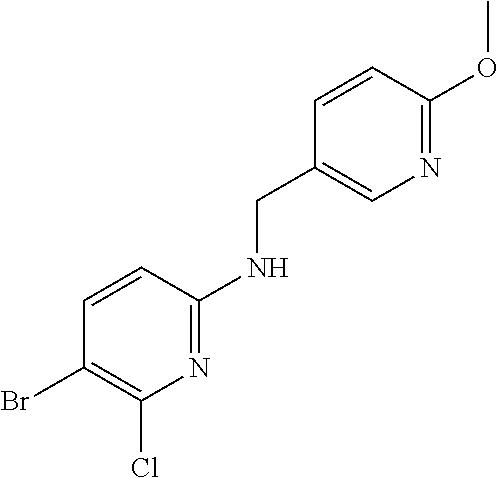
C1=CC(OC)=NC=C1CNC1=NC(Cl)=C(Br)C=C1
